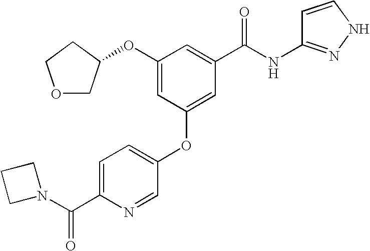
C1=C(C(=O)N2CCC2)N=CC(OC2=CC(C(NC3=NNC=C3)=O)=CC(OC3COCC3)=C2)=C1
